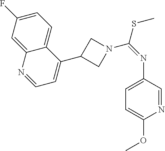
C1=C(F)C=C2C(=C1)C(C1CN(C(=NC3=CC=C(OC)N=C3)SC)C1)=CC=N2
